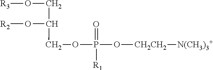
[R3]OCC(COP(=O)(O[CH2CH2][N(CH3)3+])[R1])O[R2]
